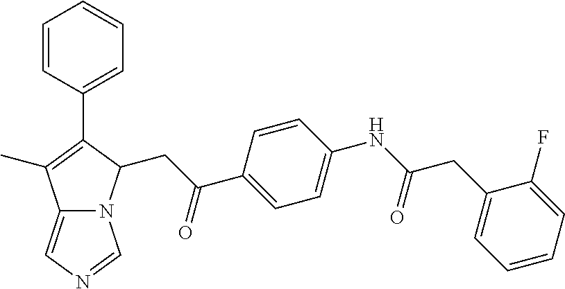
C1=CC(C2=C(C)C3=CN=CN3C2CC(C2=CC=C(NC(=O)CC3=CC=CC=C3F)C=C2)=O)=CC=C1
